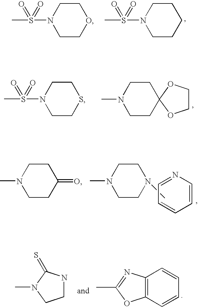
C1COCCN1S(C)(=O)=O.C1CCCCN1S(C)(=O)=O.C1CSCCN1S(C)(=O)=O.C1CC2(CCN1C)OCCO2.C1CC(=O)CCN1C.C1CN(C)CCN1C.C1=CC=NC=C1.C1NC(=S)N(C)C1.C12=C(C=CC=C1)OC(C)=N2
